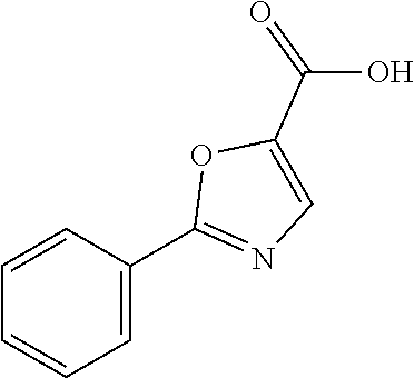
C1=CC=C(C2=NC=C(C(=O)O)O2)C=C1
